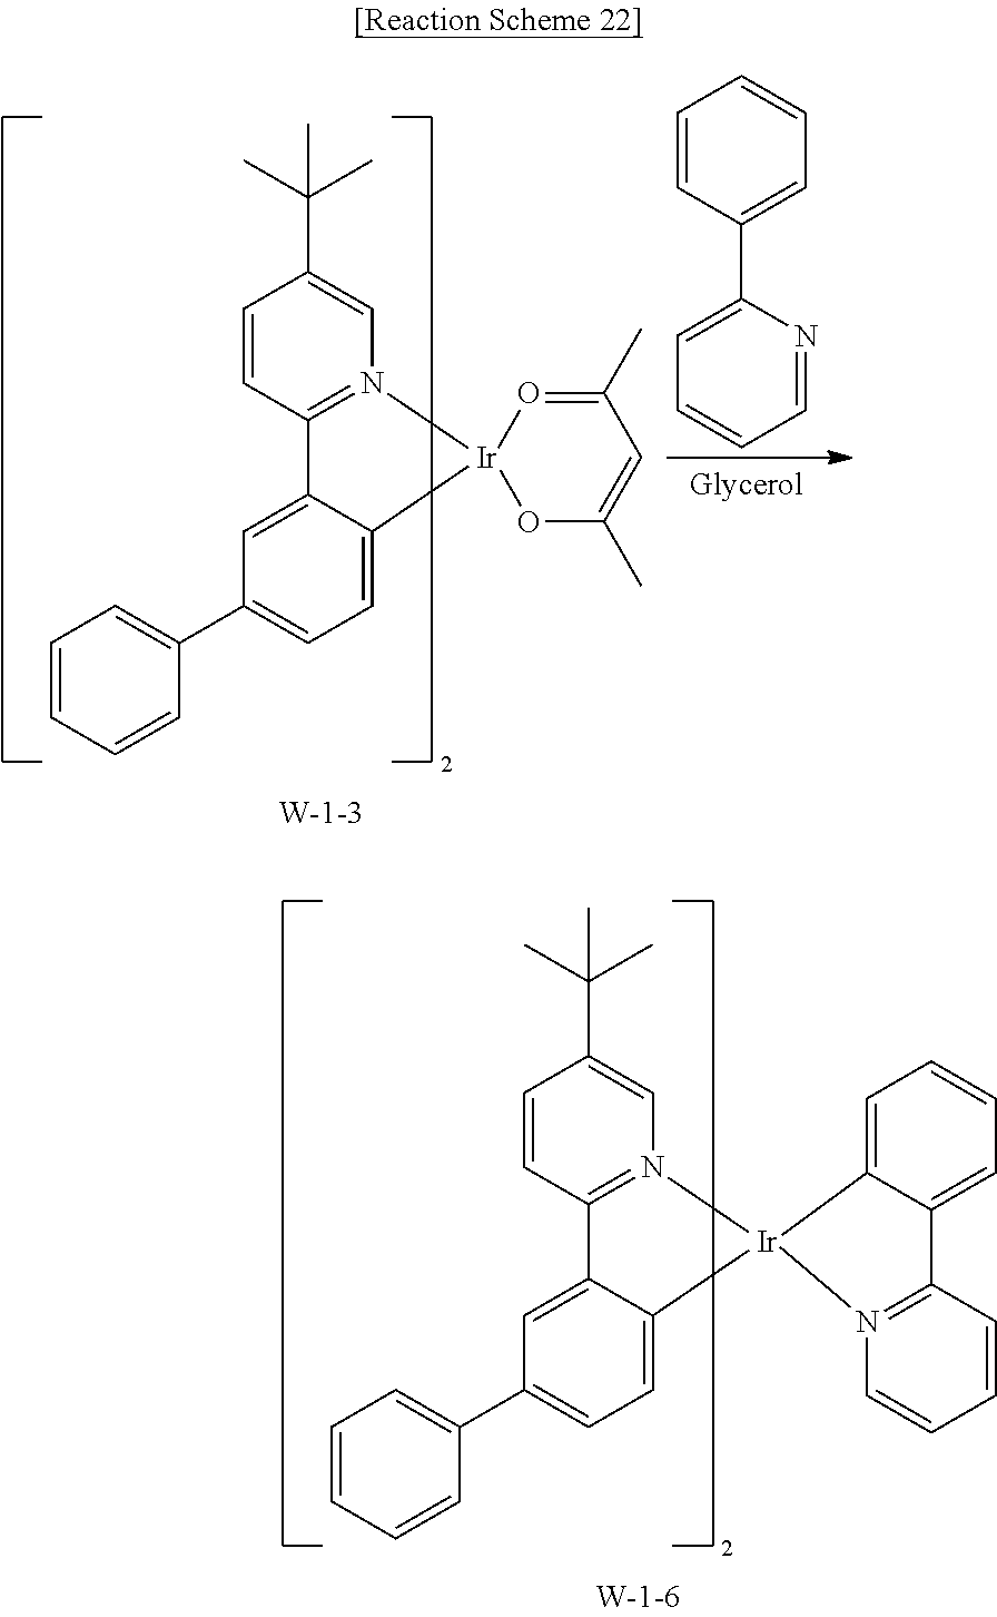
C1=CC2=N(C=C1C(C)(C)C)[Ir]1(C3=CC=C(C4=CC=CC=C4)C=C23)C2=CC=CC=C2C2=N1C=CC=C2.C1=CC2=N(C=C1C(C)(C)C)[Ir]1(C3=CC=C(C4=CC=CC=C4)C=C23)OC(C)=CC(C)=O1.C1=CC(C2=CC=CC=N2)=CC=C1
